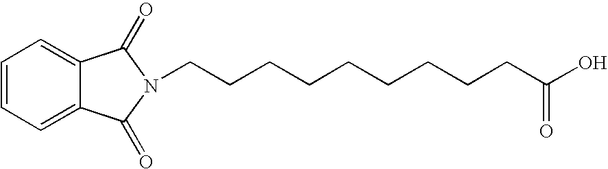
C1=CC=C2C(=C1)C(=O)N(CCCCCCCCCC(=O)O)C2=O
